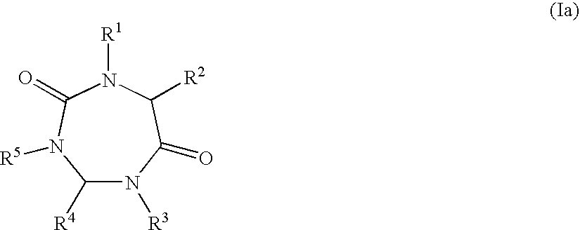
C1([R4])N([R3])C(=O)C([R2])N([R1])C(=O)N1[R5]
